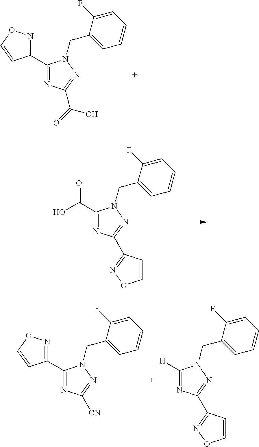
C1(C2=NC(C(=O)O)=NN2CC2=CC=CC=C2F)=NOC=C1.C(=O)(C1=NC(C2=NOC=C2)=NN1CC1=CC=CC=C1F)O.[H]C1=NC(C2=NOC=C2)=NN1CC1=CC=CC=C1F.C1(C2=NC([CN])=NN2CC2=CC=CC=C2F)=NOC=C1
